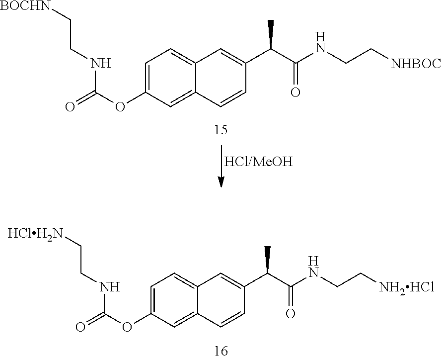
C1=C(OC(=O)NCC[BOCHN])C=C2C(=C1)C=C(C(C(NCC[NHBOC])=O)C)C=C2.C1=C(OC(=O)NCC[HClH2N])C=C2C(=C1)C=C(C(C(NCC[NH2HCl])=O)C)C=C2
